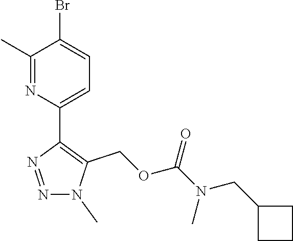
N1=C(C)C(Br)=CC=C1C1=C(COC(N(C)CC2CCC2)=O)N(C)N=N1
